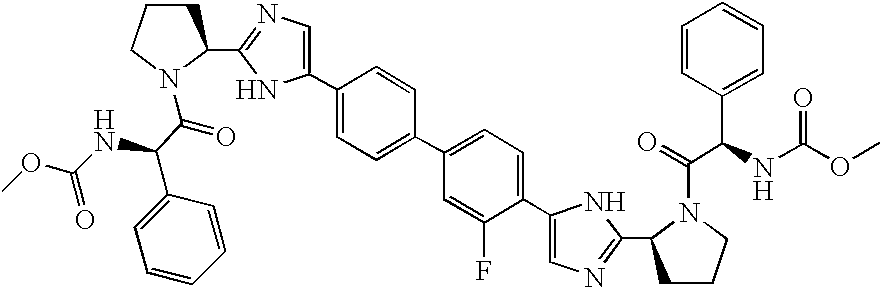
C1CCN(C(=O)C(NC(OC)=O)C2=CC=CC=C2)C1C1=NC=C(C2=CC=C(C3=CC=C(C4=CN=C(C5CCCN5C(C(NC(OC)=O)C5=CC=CC=C5)=O)N4)C(F)=C3)C=C2)N1
